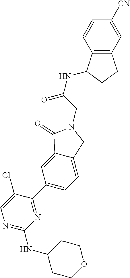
N(C1CCOCC1)C1=NC=C(Cl)C(C2=CC=C3C(=C2)C(=O)N(CC(NC2C4=C(C=C([CN])C=C4)CC2)=O)C3)=N1
